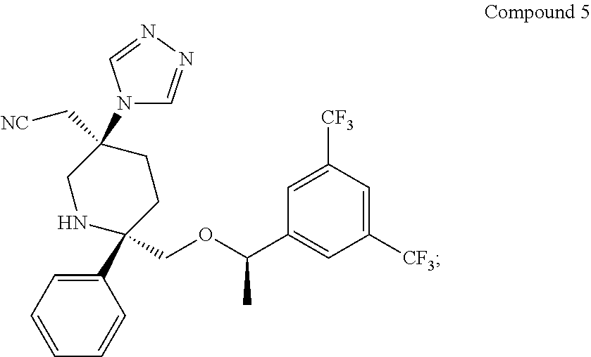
C1([CF3])=CC([CF3])=CC(C(OCC2(C3=CC=CC=C3)CCC(C[NC])(N3C=NN=C3)CN2)C)=C1
